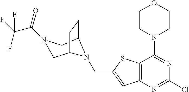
C12=C(N=C(Cl)N=C1N1CCOCC1)C=C(CN1C3CCC1CN(C(=O)C(F)(F)F)C3)S2
